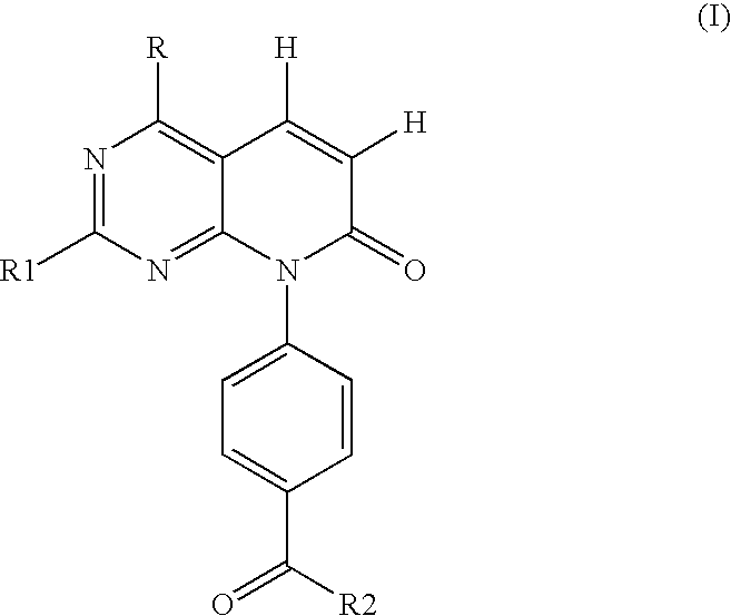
C1=C(C([R2])=O)C=CC(N2C(=O)C([H])=C([H])C3=C([R])N=C([R1])N=C23)=C1
